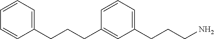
C1=CC=C(CCCN)C=C1CCCC1=CC=CC=C1
